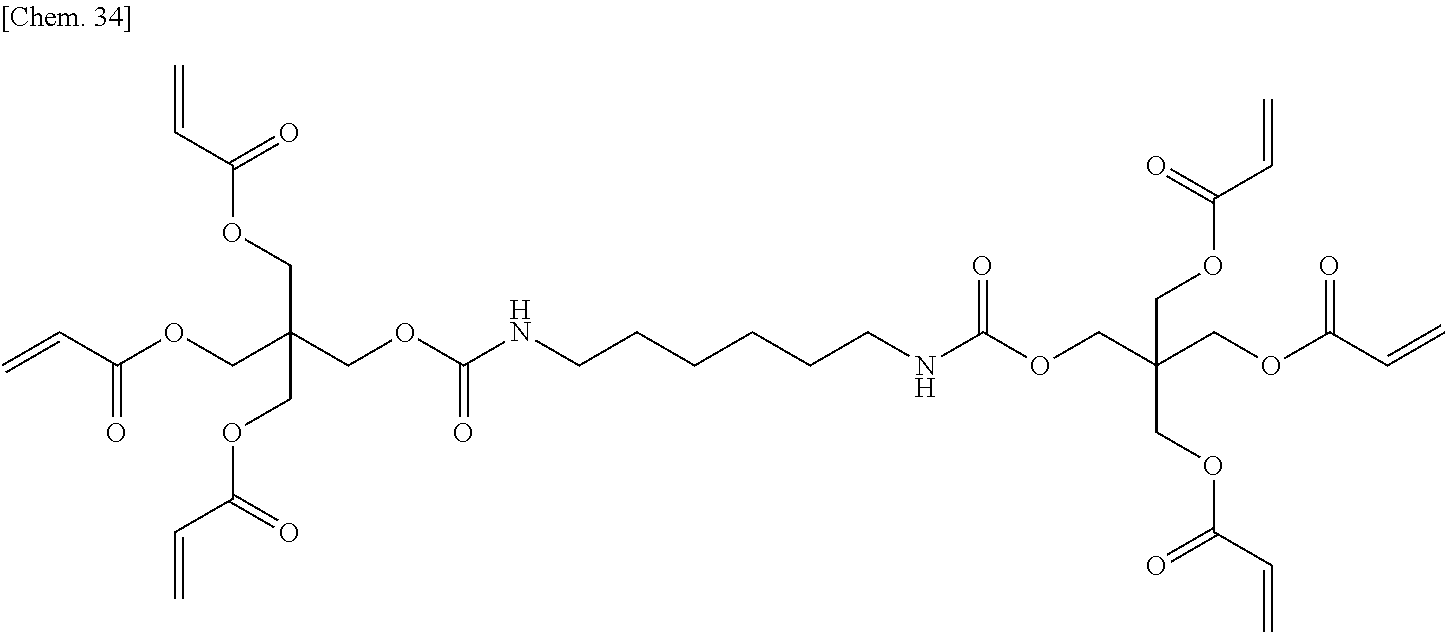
C=CC(OCC(COC(NCCCCCCNC(OCC(COC(=O)C=C)(COC(=O)C=C)COC(=O)C=C)=O)=O)(COC(=O)C=C)COC(=O)C=C)=O
